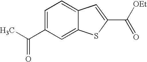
C1=C(C(=O)C)C=C2C(=C1)C=C(C([OEt])=O)S2
